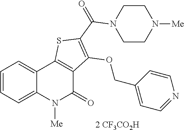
[2 CF3CO2H].C1=CC=C2C(=C1)C1=C(C(=O)N2[Me])C(OCC2=CC=NC=C2)=C(C(=O)N2CCN([Me])CC2)S1
